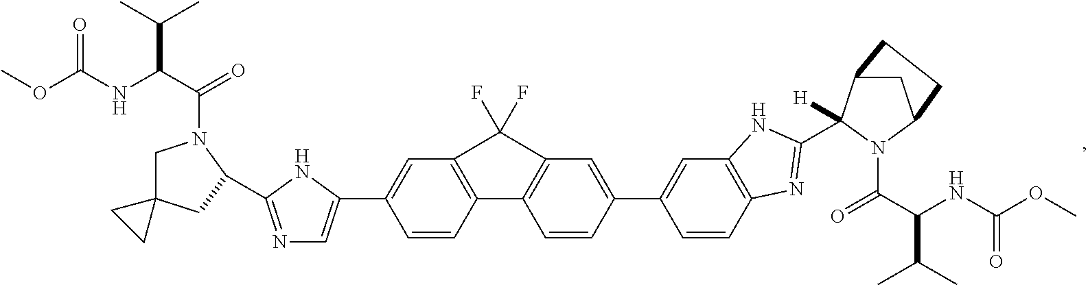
N1=C(C2CC3(CN2C(C(NC(OC)=O)C(C)C)=O)CC3)NC(C2=CC3=C(C4=C(C=C(C5=CC6=C(C=C5)N=C(C5([H])C7CC(CC7)N5C(C(NC(OC)=O)C(C)C)=O)N6)C=C4)C3(F)F)C=C2)=C1
